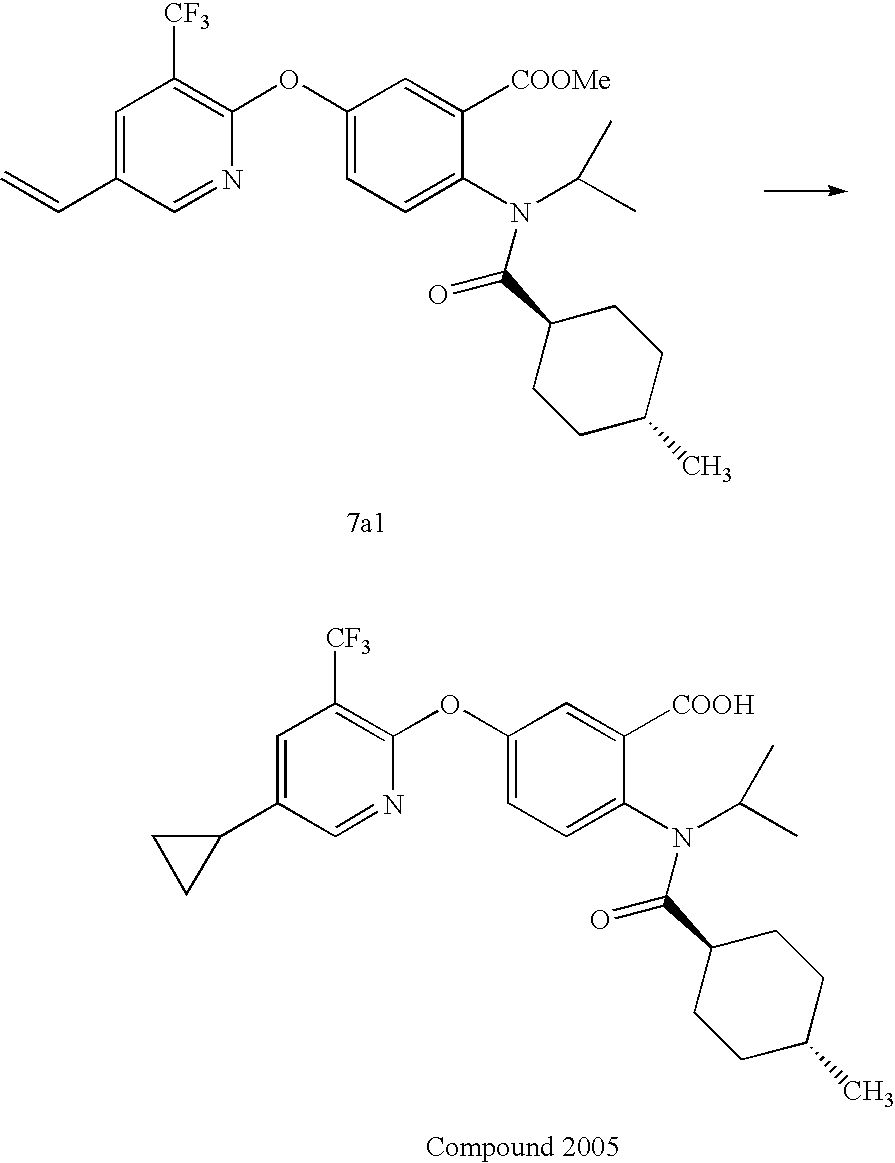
C1=C(C=C)C=NC(OC2=CC=C(N(C(C)C)C(C3CCC(C)CC3)=O)C([COOMe])=C2)=C1[CF3].C1=C(C2CC2)C=NC(OC2=CC=C(N(C(C)C)C(C3CCC(C)CC3)=O)C([COOH])=C2)=C1[CF3]
